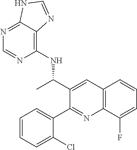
C12=C(C(F)=CC=C1)N=C(C1=CC=CC=C1Cl)C(C(C)NC1=C3C(=NC=N1)NC=N3)=C2
